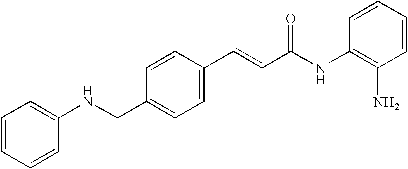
C(C1=CC=C(C=CC(NC2=C(N)C=CC=C2)=O)C=C1)NC1=CC=CC=C1
